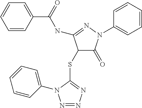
C1=CC(C(NC2=NN(C3=CC=CC=C3)C(=O)C2SC2=NN=NN2C2=CC=CC=C2)=O)=CC=C1
